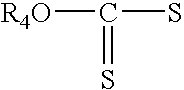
[R4O]C(S)=S
